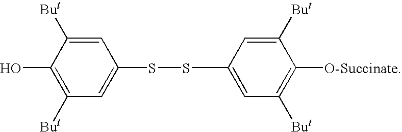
OC1=C([But])C=C(SSC2=CC([But])=C([O-Succinate])C([But])=C2)C=C1[But]
